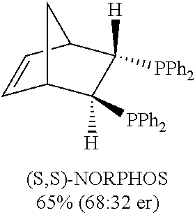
C1=CC2C([H])([PPh2])C([PPh2])([H])C1C2
